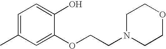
C1(C)=CC=C(O)C(OCCN2CCOCC2)=C1
